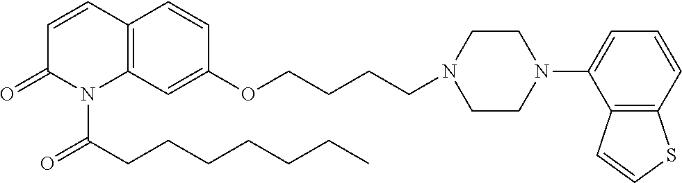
C1=CC2=C(N(C(CCCCCCC)=O)C1=O)C=C(OCCCCN1CCN(C3=CC=CC4=C3C=CS4)CC1)C=C2
